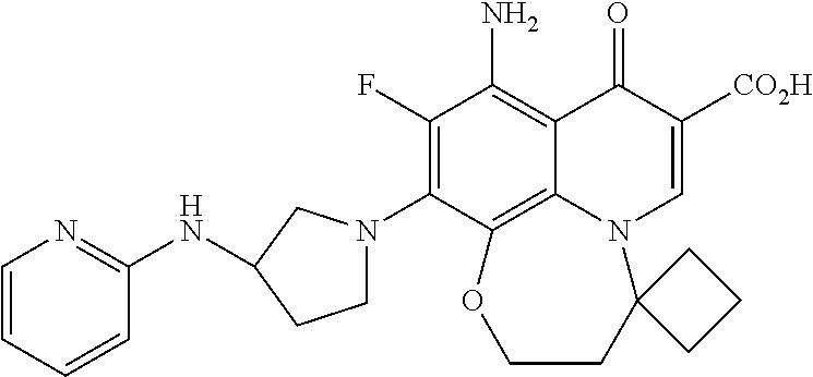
C1(F)=C(N2CCC(NC3=NC=CC=C3)C2)C2=C3C(=C1N)C(=O)C([CO2H])=CN3C1(CCO2)CCC1
